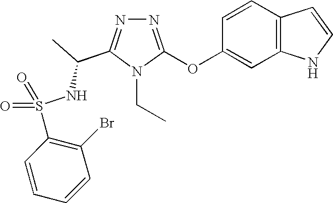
N1=C(OC2=CC3=C(C=C2)C=CN3)N(CC)C(C(NS(C2=C(Br)C=CC=C2)(=O)=O)C)=N1
